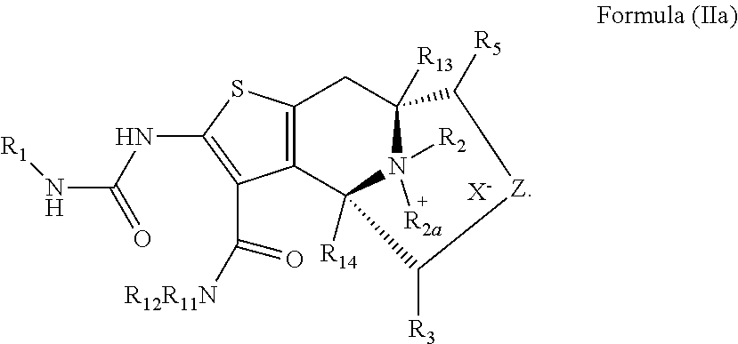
C12=C(C3([R14])N([R2])([R2a])C([R13])(C1)C([R5])[Z]C3[R3])C(C([R12R11N])=O)=C(NC(N[R1])=O)S2.[X-]
